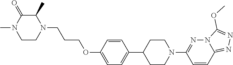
C1=C(C2CCN(C3=NN4C(=NN=C4OC)C=C3)CC2)C=CC(OCCCN2CCN(C)C(=O)C2C)=C1
